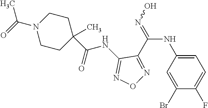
C1=C(NC(=NO)C2=NON=C2NC(C2(C)CCN(C(=O)C)CC2)=O)C=C(Br)C(F)=C1
